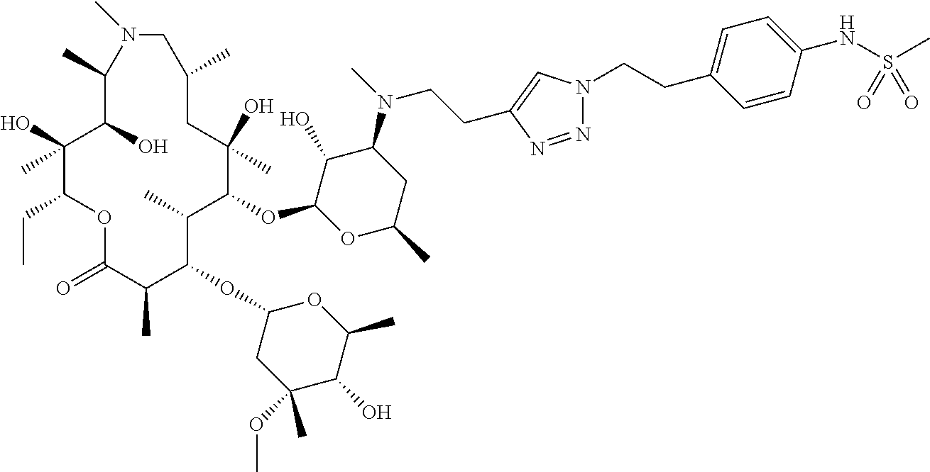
C1(O)C(OC2C(C)C(OC3CC(OC)(C)C(O)C(C)O3)C(C)C(=O)OC(CC)C(O)(C)C(O)C(C)N(C)CC(C)CC2(O)C)OC(C)CC1N(C)CCC1=CN(CCC2=CC=C(NS(C)(=O)=O)C=C2)N=N1
